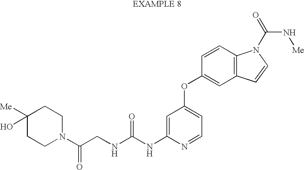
N(C(NC1=CC(OC2=CC3=C(C=C2)N(C(=O)N[Me])C=C3)=CC=N1)=O)CC(N1CCC([Me])(O)CC1)=O
